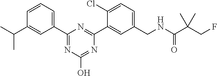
C1(CNC(C(CF)(C)C)=O)=CC=C(Cl)C(C2=NC(C3=CC=CC(C(C)C)=C3)=NC(O)=N2)=C1
